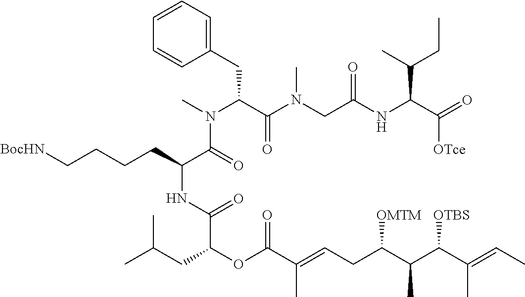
C1=CC=C(CC(C(=O)N(CC(NC(C(CC)C)C(=O)[OTce])=O)C)N(C)C(=O)C(NC(=O)C(OC(C(C)=CCC(C(C([OTBS])C(C)=CC)C)[OMTM])=O)CC(C)C)CCCC[BocHN])C=C1
